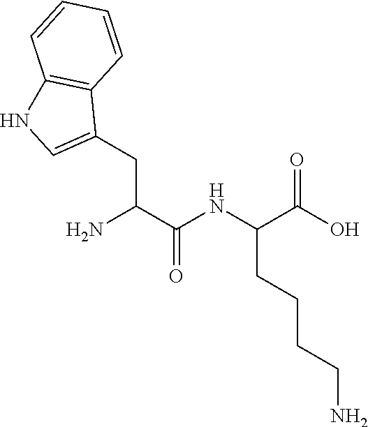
NC(C(NC(C(O)=O)CCCCN)=O)CC1=CNC2=C1C=CC=C2
